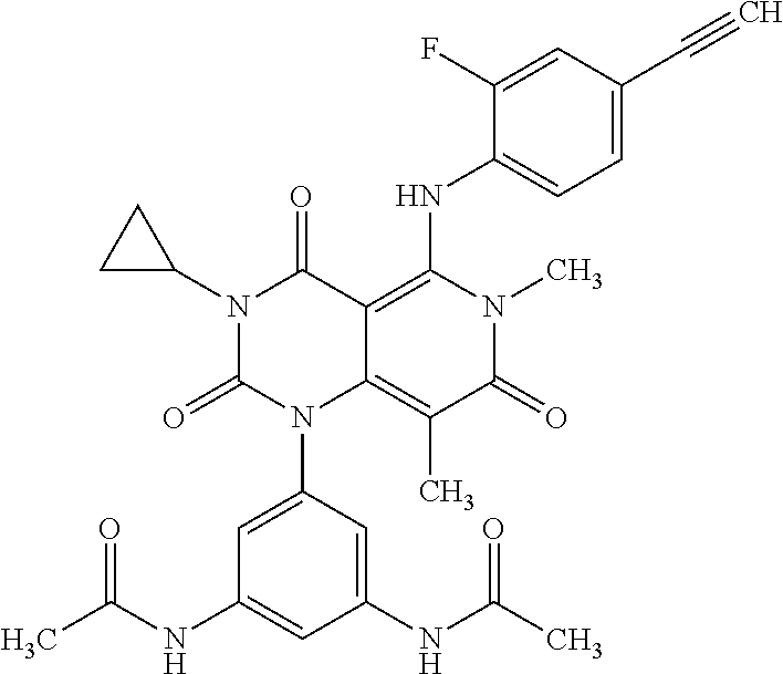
N1(C2CC2)C(=O)N(C2=CC(NC(C)=O)=CC(NC(C)=O)=C2)C2=C(C)C(=O)N(C)C(NC3=CC=C(C#C)C=C3F)=C2C1=O
